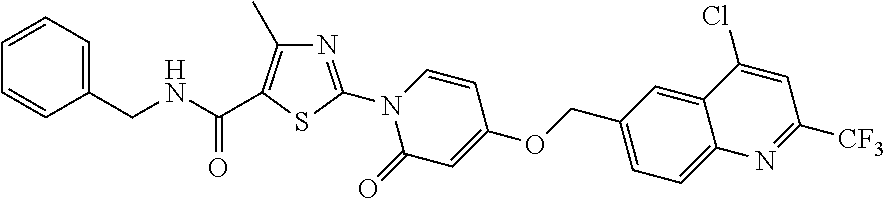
C(OC1=CC(=O)N(C2=NC(C)=C(C(NCC3=CC=CC=C3)=O)S2)C=C1)C1=CC=C2C(=C1)C(Cl)=CC([CF3])=N2
